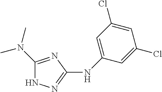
N1C(N(C)C)=NC(NC2=CC(Cl)=CC(Cl)=C2)=N1
